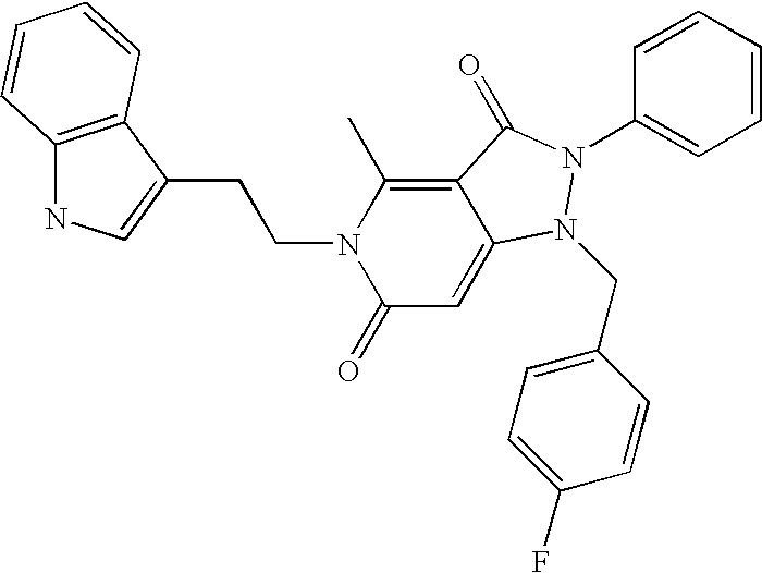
C12=C(C(CCN3C(=O)C=C4C(=C3C)C(=O)N(C3=CC=CC=C3)N4CC3=CC=C(F)C=C3)=CN1)C=CC=C2
